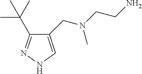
C1(CN(CCN)C)=CNN=C1C(C)(C)C
